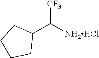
[NH2HCl]C(C1CCCC1)[CF3]
